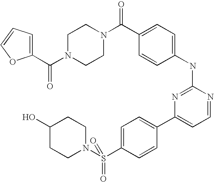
C1N(C(C2=CC=CO2)=O)CCN(C(C2=CC=C(NC3=NC(C4=CC=C(S(N5CCC(O)CC5)(=O)=O)C=C4)=CC=N3)C=C2)=O)C1
